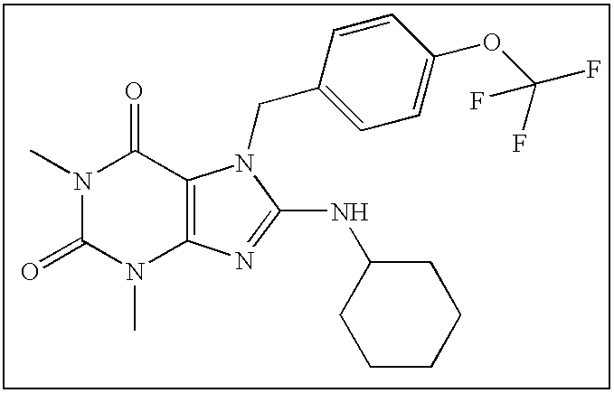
N1(C)C(=O)N(C)C2=C(C1=O)N(CC1=CC=C(OC(F)(F)F)C=C1)C(NC1CCCCC1)=N2
